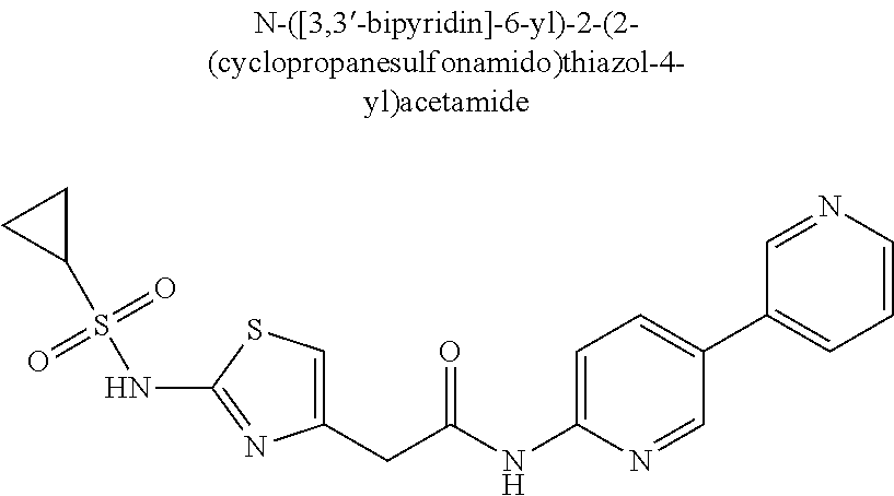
C1(CC(NC2=CC=C(C3=CC=CN=C3)C=N2)=O)=CSC(NS(C2CC2)(=O)=O)=N1
